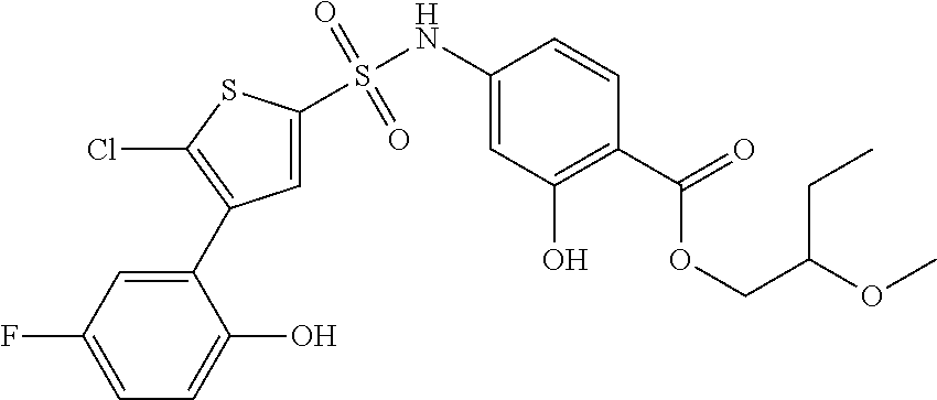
C1(NS(=O)(=O)C2=CC(C3=CC(F)=CC=C3O)=C(Cl)S2)=CC(O)=C(C(OCC(CC)OC)=O)C=C1
